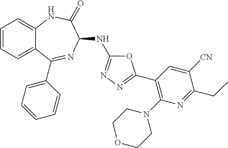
C1OCCN(C2=C(C3=NN=C(NC4N=C(C5=CC=CC=C5)C5=CC=CC=C5NC4=O)O3)C=C([CN])C(CC)=N2)C1
